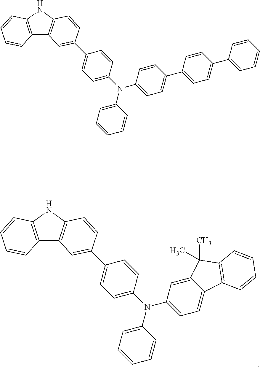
C12=C(NC3=C1C=C(C1=CC=C(N(C4=CC=C5C(=C4)C(C)(C)C4=C5C=CC=C4)C4=CC=CC=C4)C=C1)C=C3)C=CC=C2.C12=C(NC3=C1C=C(C1=CC=C(N(C4=CC=C(C5=CC=C(C6=CC=CC=C6)C=C5)C=C4)C4=CC=CC=C4)C=C1)C=C3)C=CC=C2
